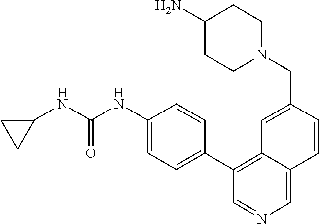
C1(C2=C3C(=CN=C2)C=CC(CN2CCC(N)CC2)=C3)=CC=C(NC(NC2CC2)=O)C=C1
